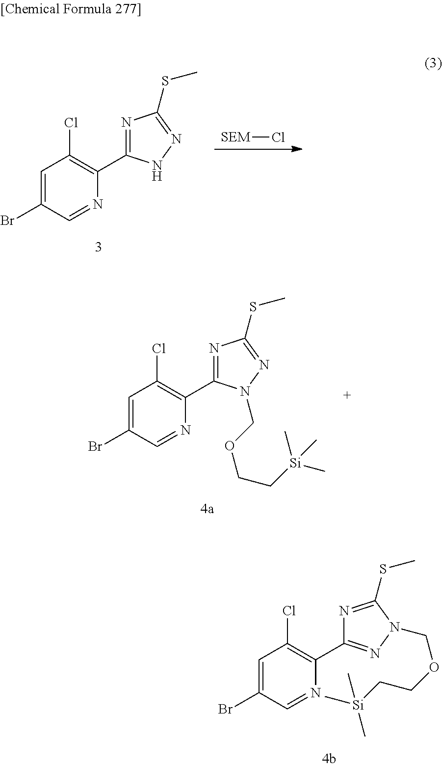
C1(Br)=CC(Cl)=C(C2=NN(COCC[Si](C)(C)C)C(SC)=N2)N=C1.C1(C2=C(Cl)C=C(Br)C=N2)=NC(SC)=NN1COCC[Si](C)(C)C.[SEM]Cl.C1(Br)=CC(Cl)=C(C2=NC(SC)=NN2)N=C1
